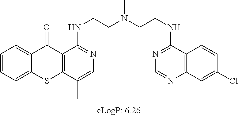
C1=CC=C2C(=C1)C(=O)C1=C(S2)C(C)=CN=C1NCCN(CCNC1=NC=NC2=C1C=CC(Cl)=C2)C
